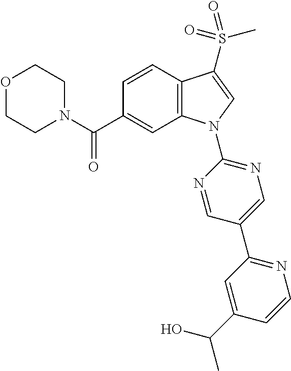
O1CCN(C(C2=CC3=C(C=C2)C(S(C)(=O)=O)=CN3C2=NC=C(C3=NC=CC(C(O)C)=C3)C=N2)=O)CC1
